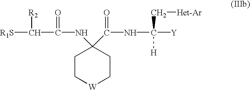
[R1S]C([R2])C(=O)NC1(C(=O)NC([H])(C[Het-Ar])[Y])CC[W]CC1
